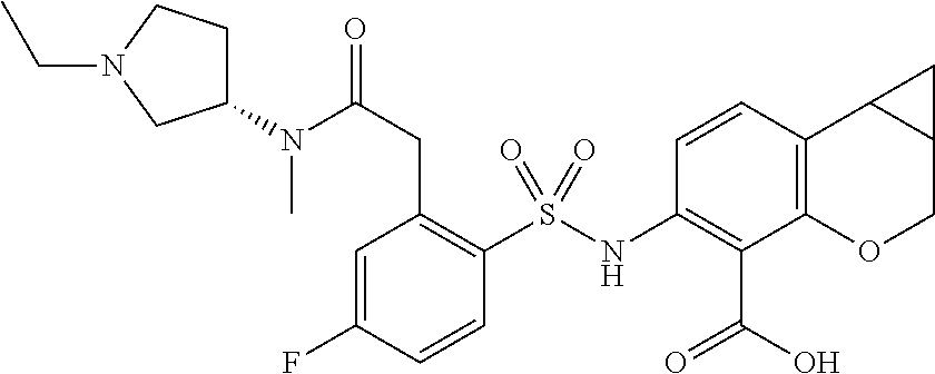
C1(S(NC2=C(C(O)=O)C3=C(C=C2)C2C(CO3)C2)(=O)=O)=C(CC(N(C2CCN(CC)C2)C)=O)C=C(F)C=C1
